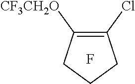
C1(Cl)=C([CF3CH2O])CCC1.F
